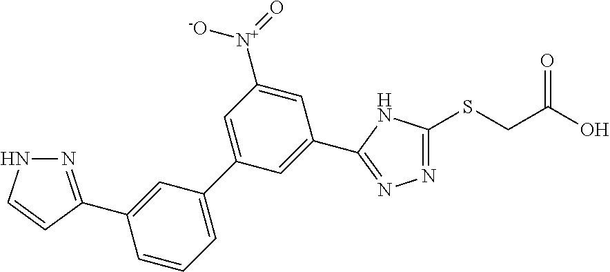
N1=C(SCC(O)=O)NC(C2=CC(C3=CC=CC(C4=NNC=C4)=C3)=CC([N+]([-O])=O)=C2)=N1
